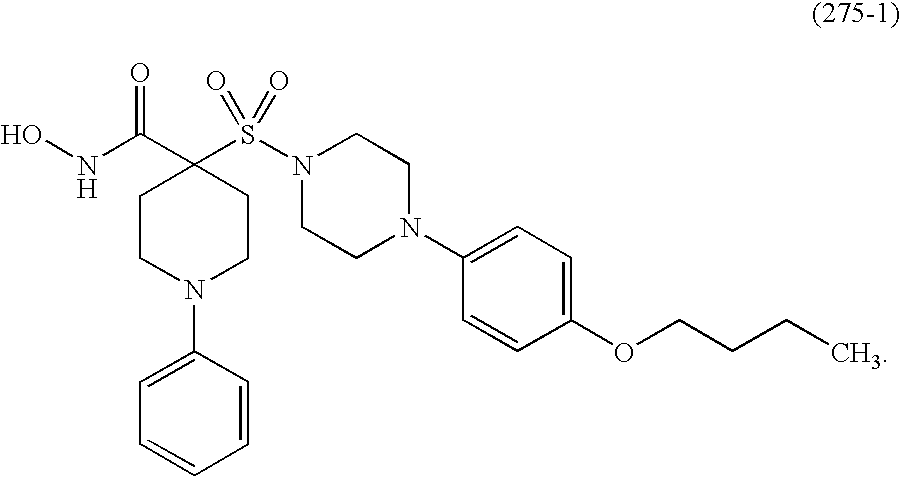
ONC(C1(S(N2CCN(C3=CC=C(OCCCC)C=C3)CC2)(=O)=O)CCN(C2=CC=CC=C2)CC1)=O
